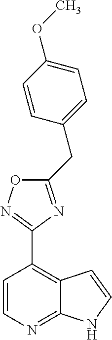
C1=CN=C2C(=C1C1=NOC(CC3=CC=C(OC)C=C3)=N1)C=CN2
